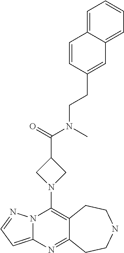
N12C(=CC=N1)N=C1C(=C2N2CC(C(=O)N(C)CCC3=CC4=CC=CC=C4C=C3)C2)CCNCC1
